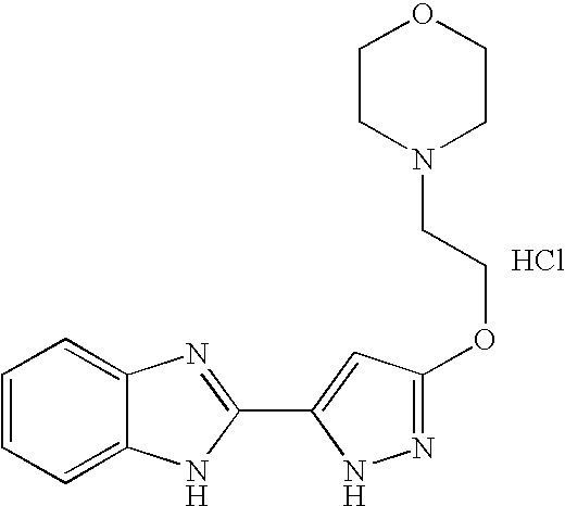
C1=CC=C2C(=C1)N=C(C1=CC(OCCN3CCOCC3)=NN1)N2.Cl
